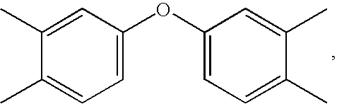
C1(C)=CC=C(OC2=CC=C(C)C(C)=C2)C=C1C
